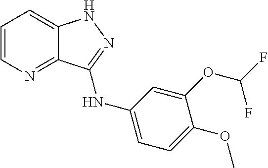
C1=CN=C2C(=C1)NN=C2NC1=CC=C(OC)C(OC(F)F)=C1
